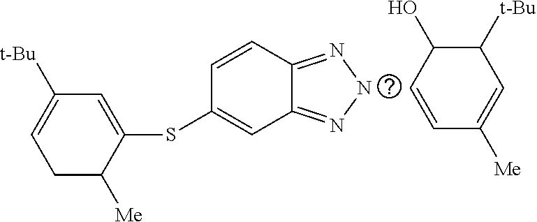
C1C([Me])C(SC2=CC3=NNN=C3C=C2)=CC([t-Bu])=C1.C1=CC([Me])=CC([t-Bu])C1O
